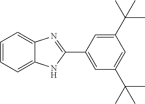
C1=CC=C2C(=C1)N=C(C1=CC(C(C)(C)C)=CC(C(C)(C)C)=C1)N2
